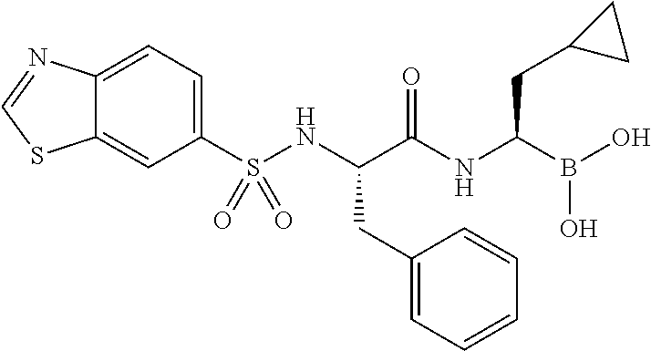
C12=CC=C(S(NC(C(NC(B(O)O)CC3CC3)=O)CC3=CC=CC=C3)(=O)=O)C=C1SC=N2
